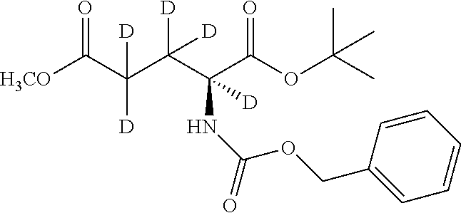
[H3CO]C(C(C(C(C(OC(C)(C)C)=O)(NC(OCC1=CC=CC=C1)=O)[D])([D])[D])([D])[D])=O
